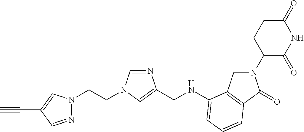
C1(=O)CCC(N2CC3=C(C2=O)C=CC=C3NCC2=CN(CCN3N=CC(C#C)=C3)C=N2)C(=O)N1
